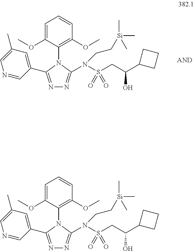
C1=C(OC)C(N2C(C3=CC(C)=CN=C3)=NN=C2N(S(CC(O)C2CCC2)(=O)=O)CC[Si](C)(C)C)=C(OC)C=C1.C1=C(OC)C(N2C(C3=CC(C)=CN=C3)=NN=C2N(S(CC(O)C2CCC2)(=O)=O)CC[Si](C)(C)C)=C(OC)C=C1
